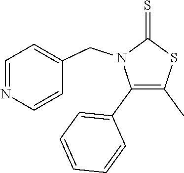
C1(C2=CC=CC=C2)=C(C)SC(=S)N1CC1=CC=NC=C1
